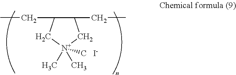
C1(CC)C(CC)C[N+](C)(C)(C)C1.[I-]
